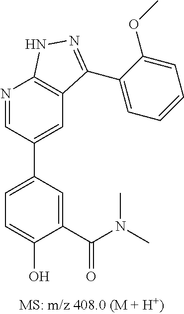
N1=CC(C2=CC=C(O)C(C(N(C)C)=O)=C2)=CC2=C1NN=C2C1=CC=CC=C1OC
